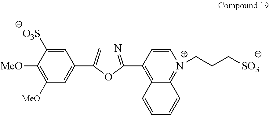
C1([MeO])=C([MeO])C=C(C2=CN=C(C3=C4C(=[N+](CCC[SO3])C=C3)C=CC=C4)O2)C=C1[O3S]
